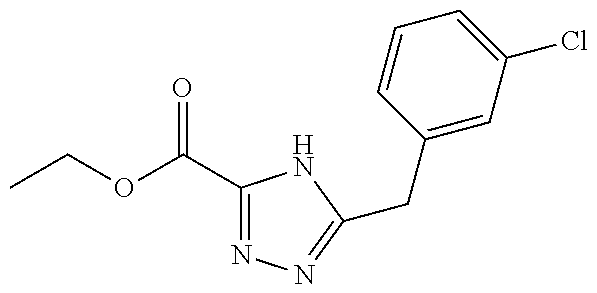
CCOC(C1=NN=C(CC2=CC(Cl)=CC=C2)N1)=O
